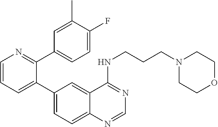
C1=CN=C(C2=CC=C(F)C(C)=C2)C(C2=CC=C3C(=C2)C(NCCCN2CCOCC2)=NC=N3)=C1
